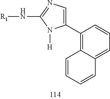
C1(C2=CN=C(N[R1])N2[H])=C2C(=CC=C1)C=CC=C2
